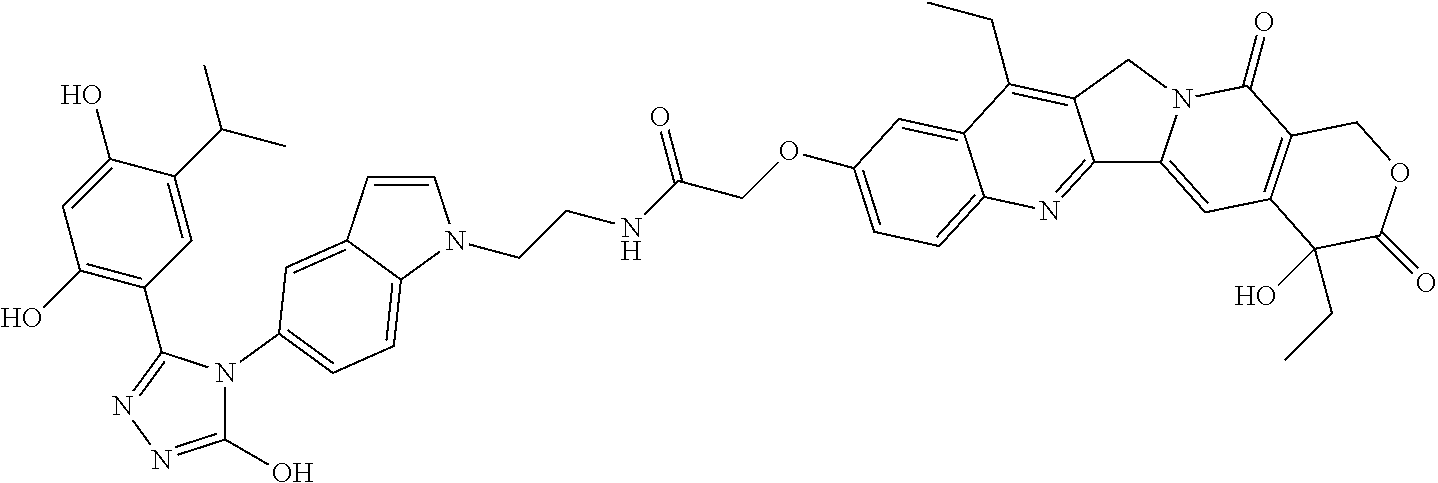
C1(C2=NN=C(O)N2C2=CC=C3C(=C2)C=CN3CCNC(COC2=CC=C3C(=C2)C(CC)=C2C(=N3)C3=CC4=C(C(=O)N3C2)COC(=O)C4(O)CC)=O)=C(O)C=C(O)C(C(C)C)=C1
